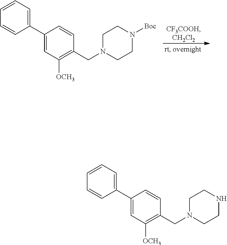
C1(C2=CC=CC=C2)=CC([OCH3])=C(CN2CCN([Boc])CC2)C=C1.C1(C2=CC=CC=C2)=CC([OCH3])=C(CN2CCNCC2)C=C1
